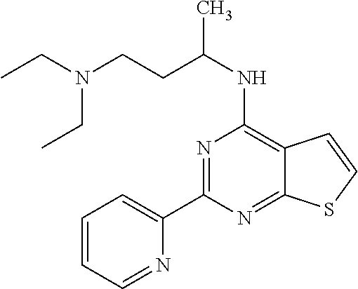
N1=C(C2=CC=CC=N2)N=C2C(=C1NC(C)CCN(CC)CC)C=CS2
